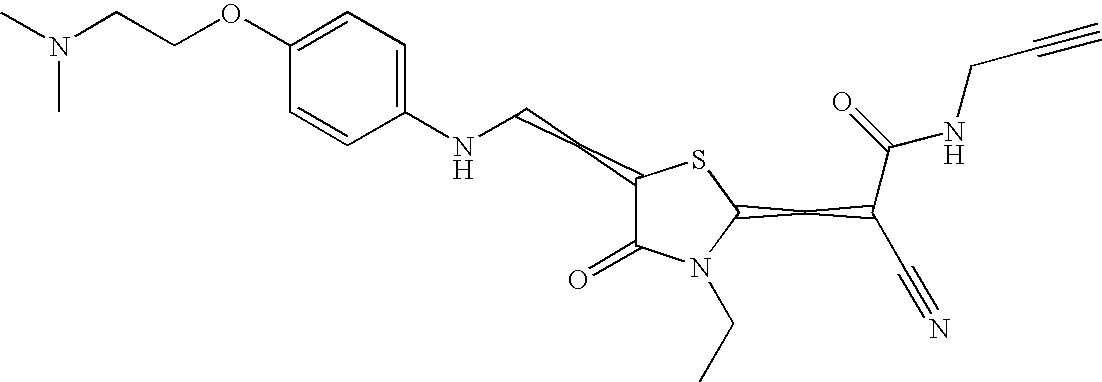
C1(NCCC2C(=O)N(CC)C(CC(C#N)C(=O)NCC#C)S2)=CC=C(OCCN(C)C)C=C1
